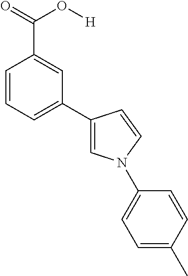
C1=CC=C(C2=CN(C3=CC=C(C)C=C3)C=C2)C=C1C(=O)O[H]
